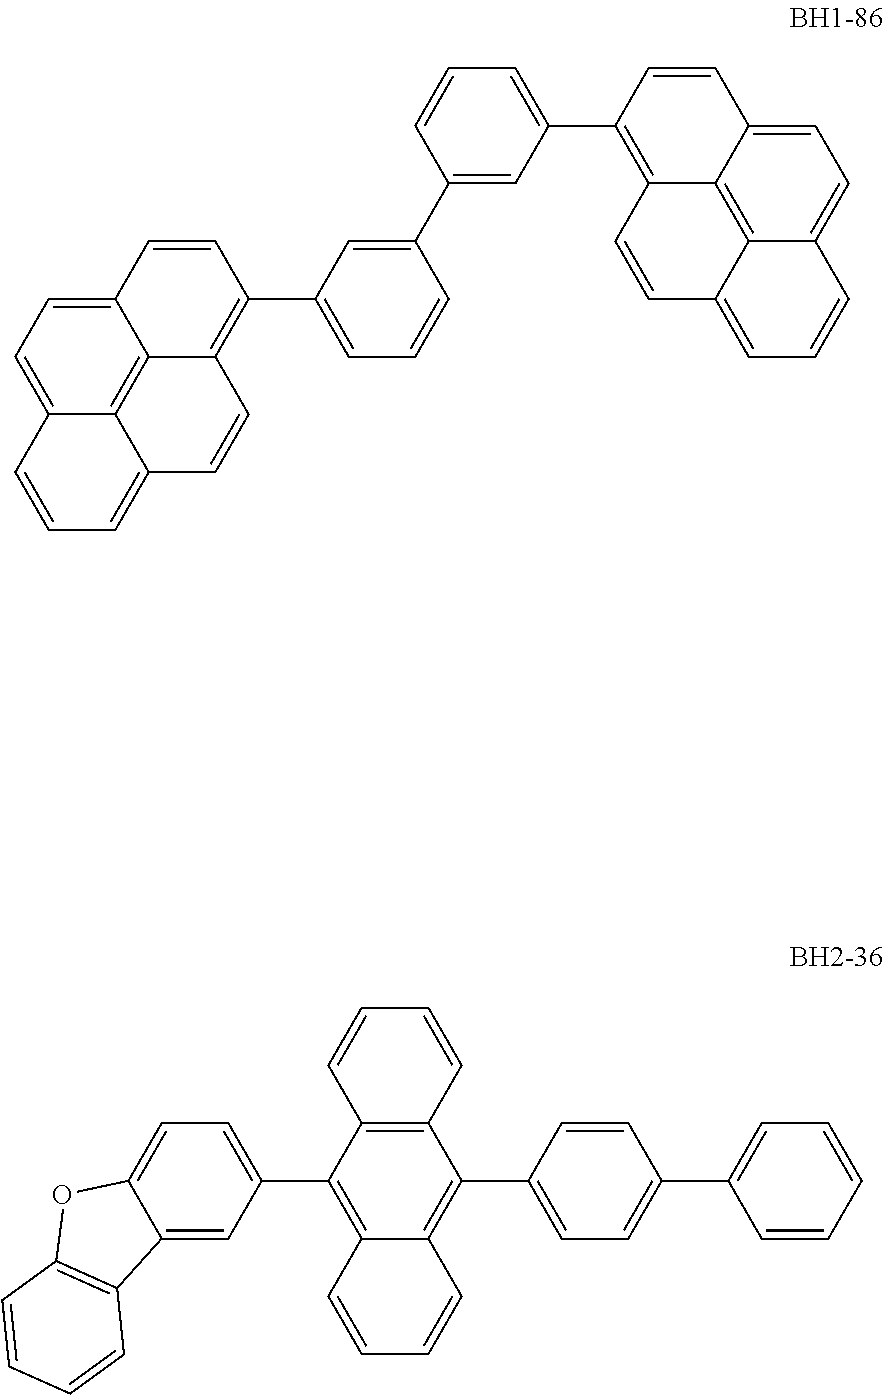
C1=C(C2=CC=C(C3=C4C(=C(C5=CC=C6C(=C5)C5=C(C=CC=C5)O6)C5=C3C=CC=C5)C=CC=C4)C=C2)C=CC=C1.C12=CC=C3C4=C1C(=C(C1=CC=CC(C5=CC(C6=C7C8=C9C(=CC=C8C=C6)C=CC=C9C=C7)=CC=C5)=C1)C=C2)C=CC4=CC=C3
